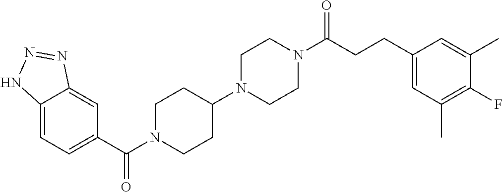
C12=CC=C(C(N3CCC(N4CCN(C(CCC5=CC(C)=C(F)C(C)=C5)=O)CC4)CC3)=O)C=C1N=NN2
